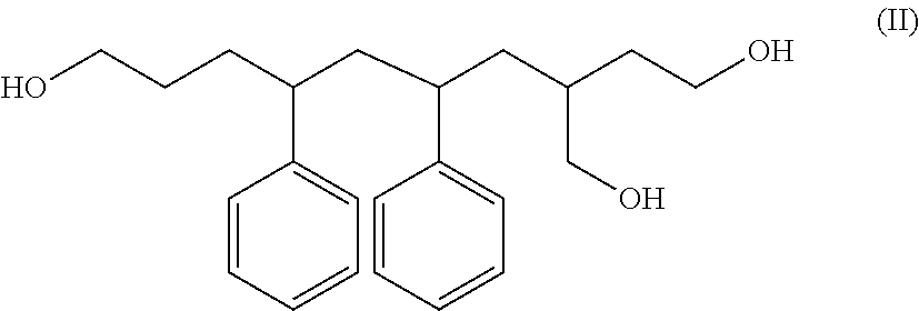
OCCCC(CC(CC(CCO)CO)C1=CC=CC=C1)C1=CC=CC=C1
